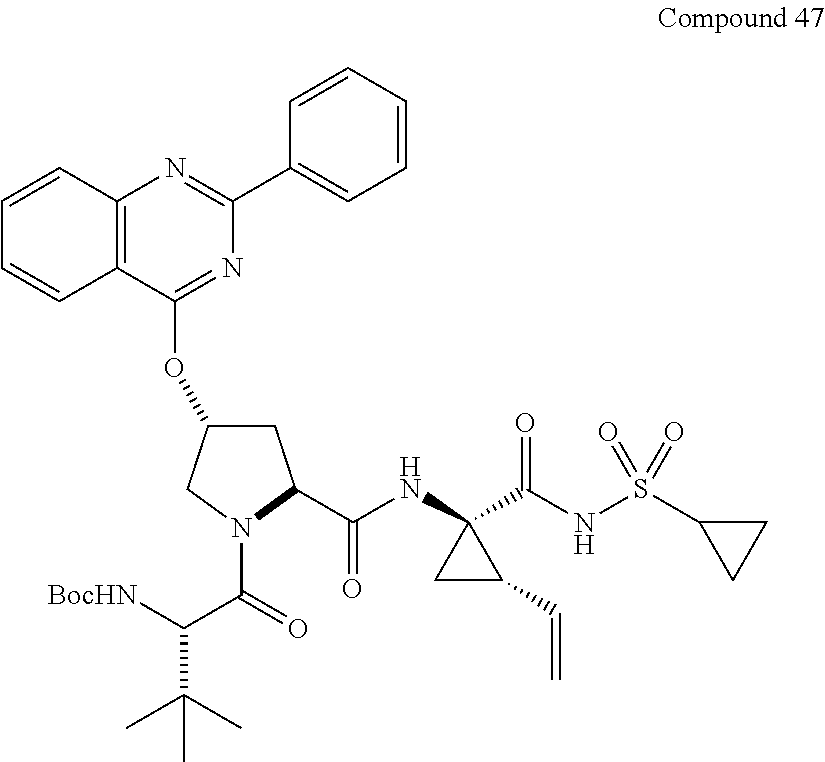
C12=C(C(OC3CC(C(=O)NC4(C(=O)NS(C5CC5)(=O)=O)CC4C=C)N(C(=O)C(C(C)(C)C)[BocHN])C3)=NC(C3=CC=CC=C3)=N1)C=CC=C2
